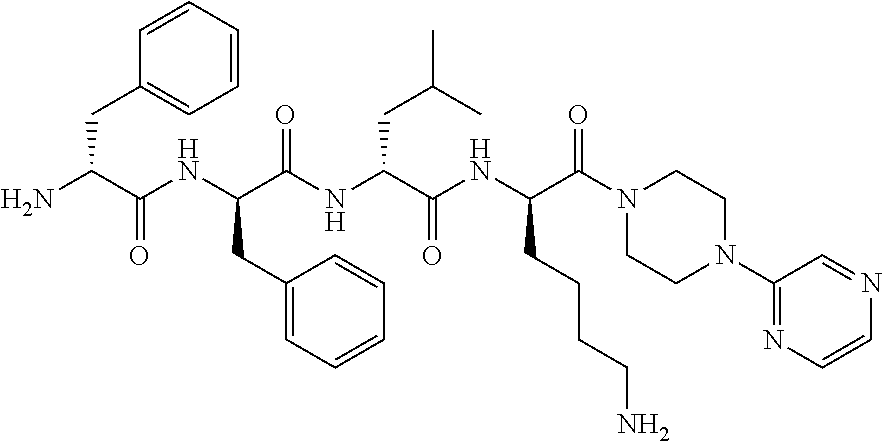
C1(CC(NC(C(N)CC2=CC=CC=C2)=O)C(NC(C(NC(CCCCN)C(=O)N2CCN(C3=NC=CN=C3)CC2)=O)CC(C)C)=O)=CC=CC=C1
